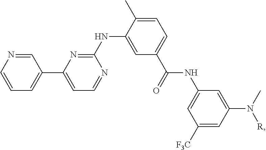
C1=NC=CC=C1C1=CC=NC(NC2=CC(C(=O)NC3=CC([F3C])=CC(N(C)[R])=C3)=CC=C2C)=N1
